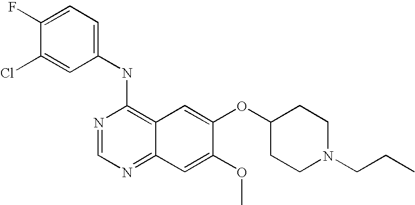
C1(NC2=C3C(=NC=N2)C=C(OC)C(OC2CCN(CCC)CC2)=C3)=CC=C(F)C(Cl)=C1
